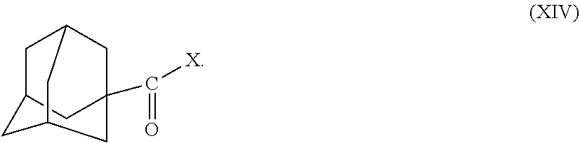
C1C2CC3(C([X])=O)CC1CC(C3)C2
